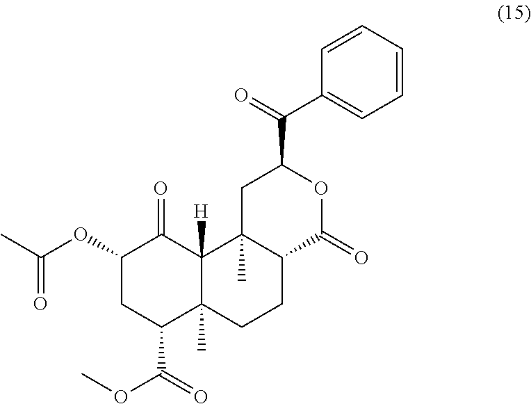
C1(OC(C)=O)CC(C(=O)OC)C2(C)C([H])(C1=O)C1(C)C(CC2)C(=O)OC(C(C2=CC=CC=C2)=O)C1
